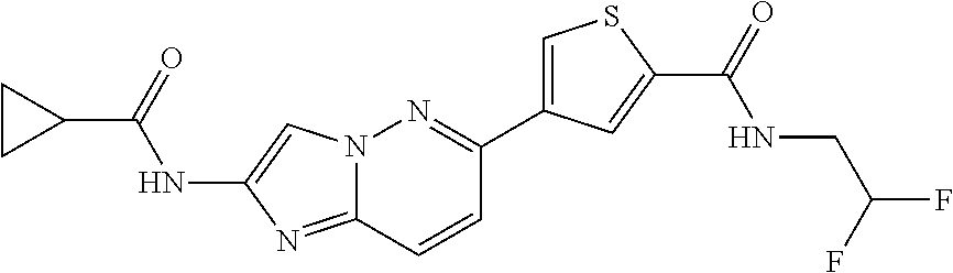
N12C(=NC(NC(C3CC3)=O)=C1)C=CC(C1=CSC(C(=O)NCC(F)F)=C1)=N2
